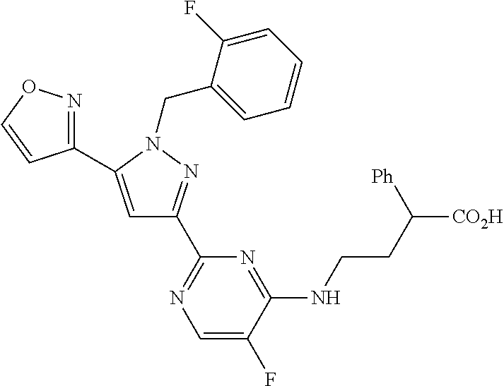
C1=C(F)C(NCCC([Ph])[CO2H])=NC(C2=NN(CC3=CC=CC=C3F)C(C3=NOC=C3)=C2)=N1
